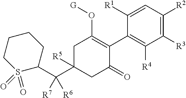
C1([R1])=CC([R2])=C([R3])C([R4])=C1C1=C(O[G])CC(C(C2S(=O)(=O)CCCC2)([R7])[R6])([R5])CC1=O
